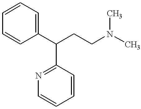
C1=C(C(CCN(C)C)C2=NC=CC=C2)C=CC=C1
